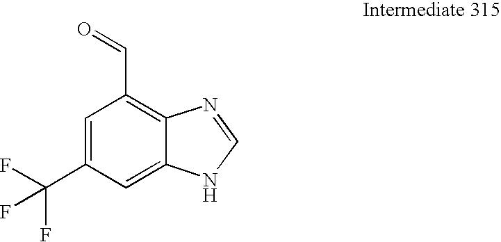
C1=C(C(F)(F)F)C=C2C(=C1C=O)N=CN2
